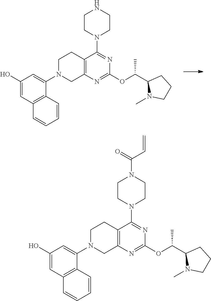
C1(O)=CC2=C(C(N3CC4=C(CC3)C(N3CCN(C(=O)C=C)CC3)=NC(OC(C3N(C)CCC3)C)=N4)=C1)C=CC=C2.C1(O)=CC2=C(C(N3CC4=C(CC3)C(N3CCNCC3)=NC(OC(C3N(C)CCC3)C)=N4)=C1)C=CC=C2
